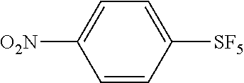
C1=CC([SF5])=CC=C1[O2N]
